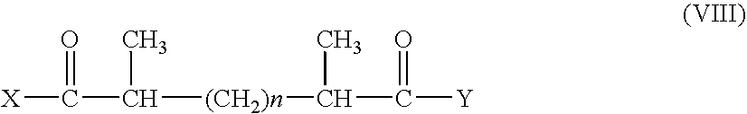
[X]C(C([(CH2)n]C(C([Y])=O)C)C)=O
